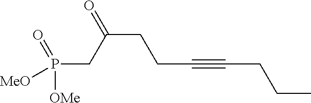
C(CCC(CP([OMe])(=O)[MeO])=O)#CCCC
